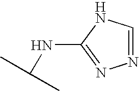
N1=CNC(NC(C)C)=N1
